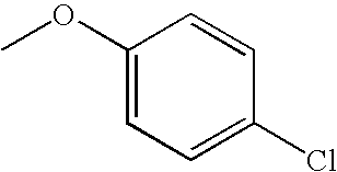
C1(OC)=CC=C(Cl)C=C1
